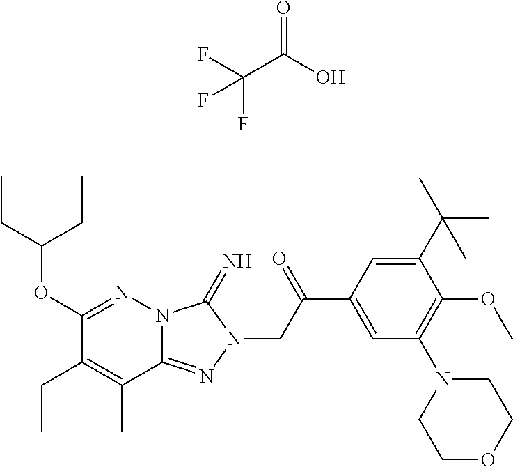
N12C(=NN(CC(C3=CC(N4CCOCC4)=C(OC)C(C(C)(C)C)=C3)=O)C1=N)C(C)=C(CC)C(OC(CC)CC)=N2.C(C(O)=O)(F)(F)F
